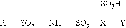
[SO2](N[SO2][X]([Y])[SO3H])[R]
